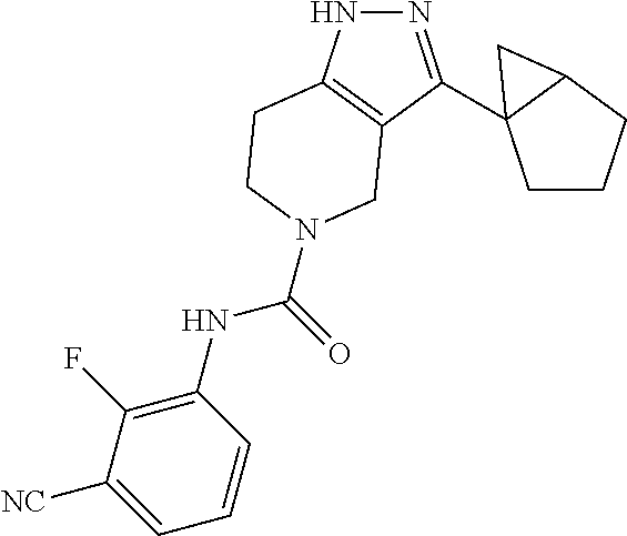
N1=C(C23CCCC2C3)C2=C(N1)CCN(C(NC1=C(F)C([NC])=CC=C1)=O)C2
